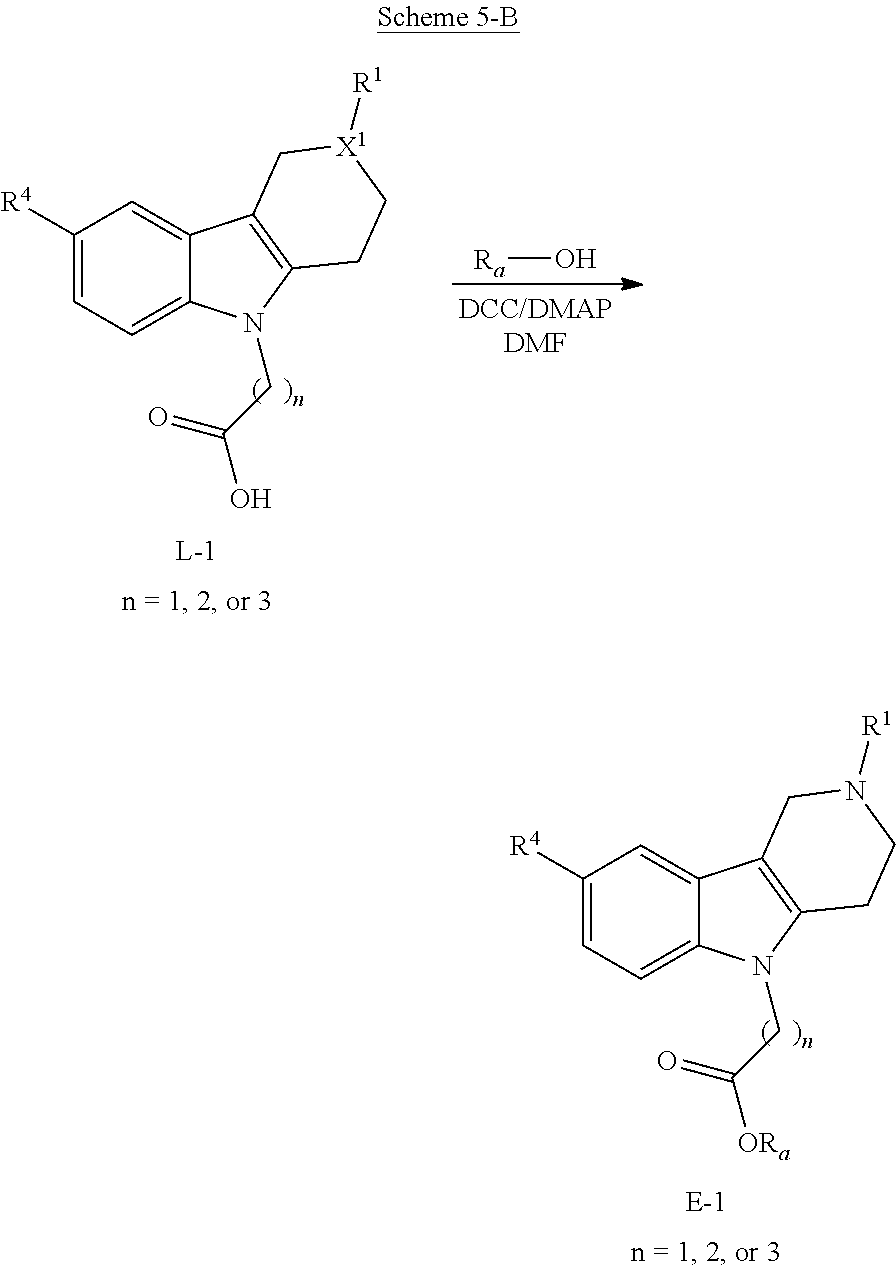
C1([R4])=CC=C2C(=C1)C1=C(N2CC(O)=O)CC[X1]([R1])C1.[Ra]O.C1([R4])=CC=C2C(=C1)C1=C(N2CC([ORa])=O)CCN([R1])C1
